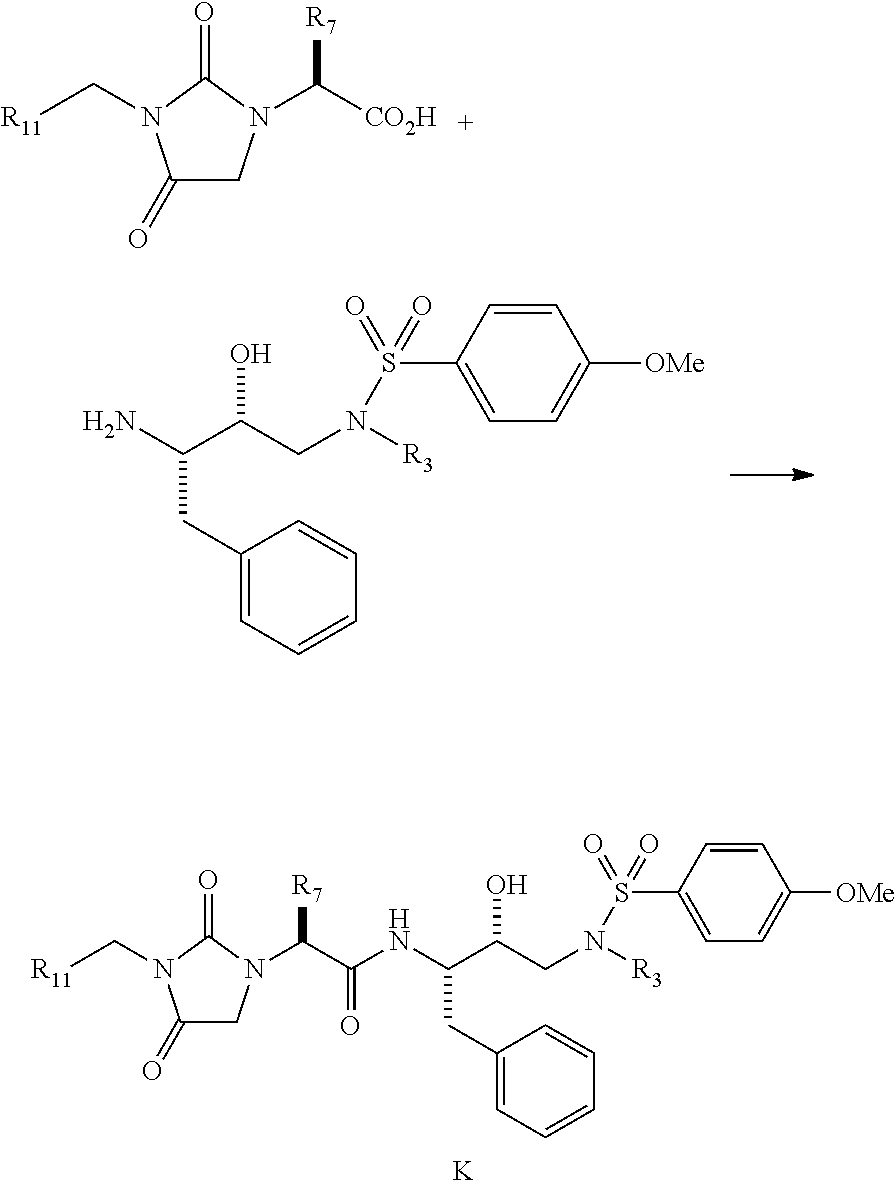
C1(=O)CN(C([CO2H])[R7])C(=O)N1C[R11].NC(C(CN([R3])S(=O)(C1=CC=C([OMe])C=C1)=O)O)CC1=CC=CC=C1.[K].C1N(C(C(NC(C(CN([R3])S(=O)(C2=CC=C([OMe])C=C2)=O)O)CC2=CC=CC=C2)=O)[R7])C(=O)N(C[R11])C1=O
